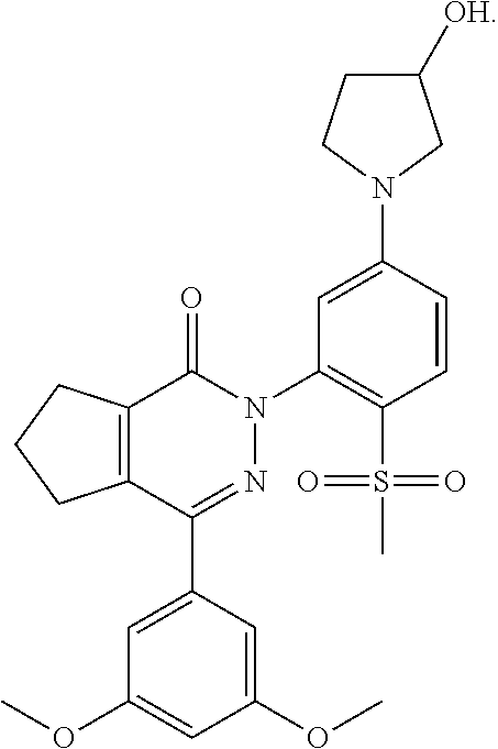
C1([OH])CCN(C2=CC(N3N=C(C4=CC(OC)=CC(OC)=C4)C4=C(C3=O)CCC4)=C(S(=O)(C)=O)C=C2)C1
